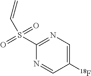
C1([18F])=CN=C(S(C=C)(=O)=O)N=C1
